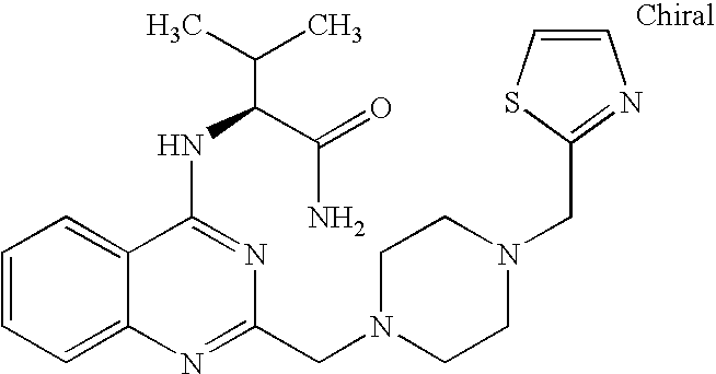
C1=CC=C2C(=C1)C(NC(C(N)=O)C(C)C)=NC(CN1CCN(CC3=NC=CS3)CC1)=N2
